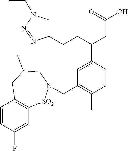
C1(CCC(CC(O)=O)C2=CC(CN3[SO2]C4=C(C=CC(F)=C4)CC(C)C3)=C(C)C=C2)=CN(CC)N=N1
